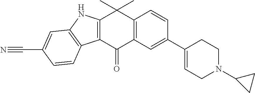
C12=C(C(=O)C3=C(C1(C)C)C=CC(C1=CCN(C4CC4)CC1)=C3)C1=C(N2)C=C(C#N)C=C1
